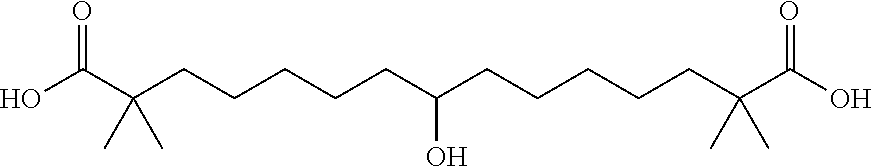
OC(C(CCCCCC(CCCCCC(C(O)=O)(C)C)O)(C)C)=O
